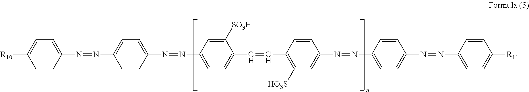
C1=CC(N=NC2=CC=C(N=NC3=CC=C(C=CC4=C([HO3S])C=C(N=NC5=CC=C(N=NC6=CC=C([R11])C=C6)C=C5)C=C4)C([SO3H])=C3)C=C2)=CC=C1[R10]
